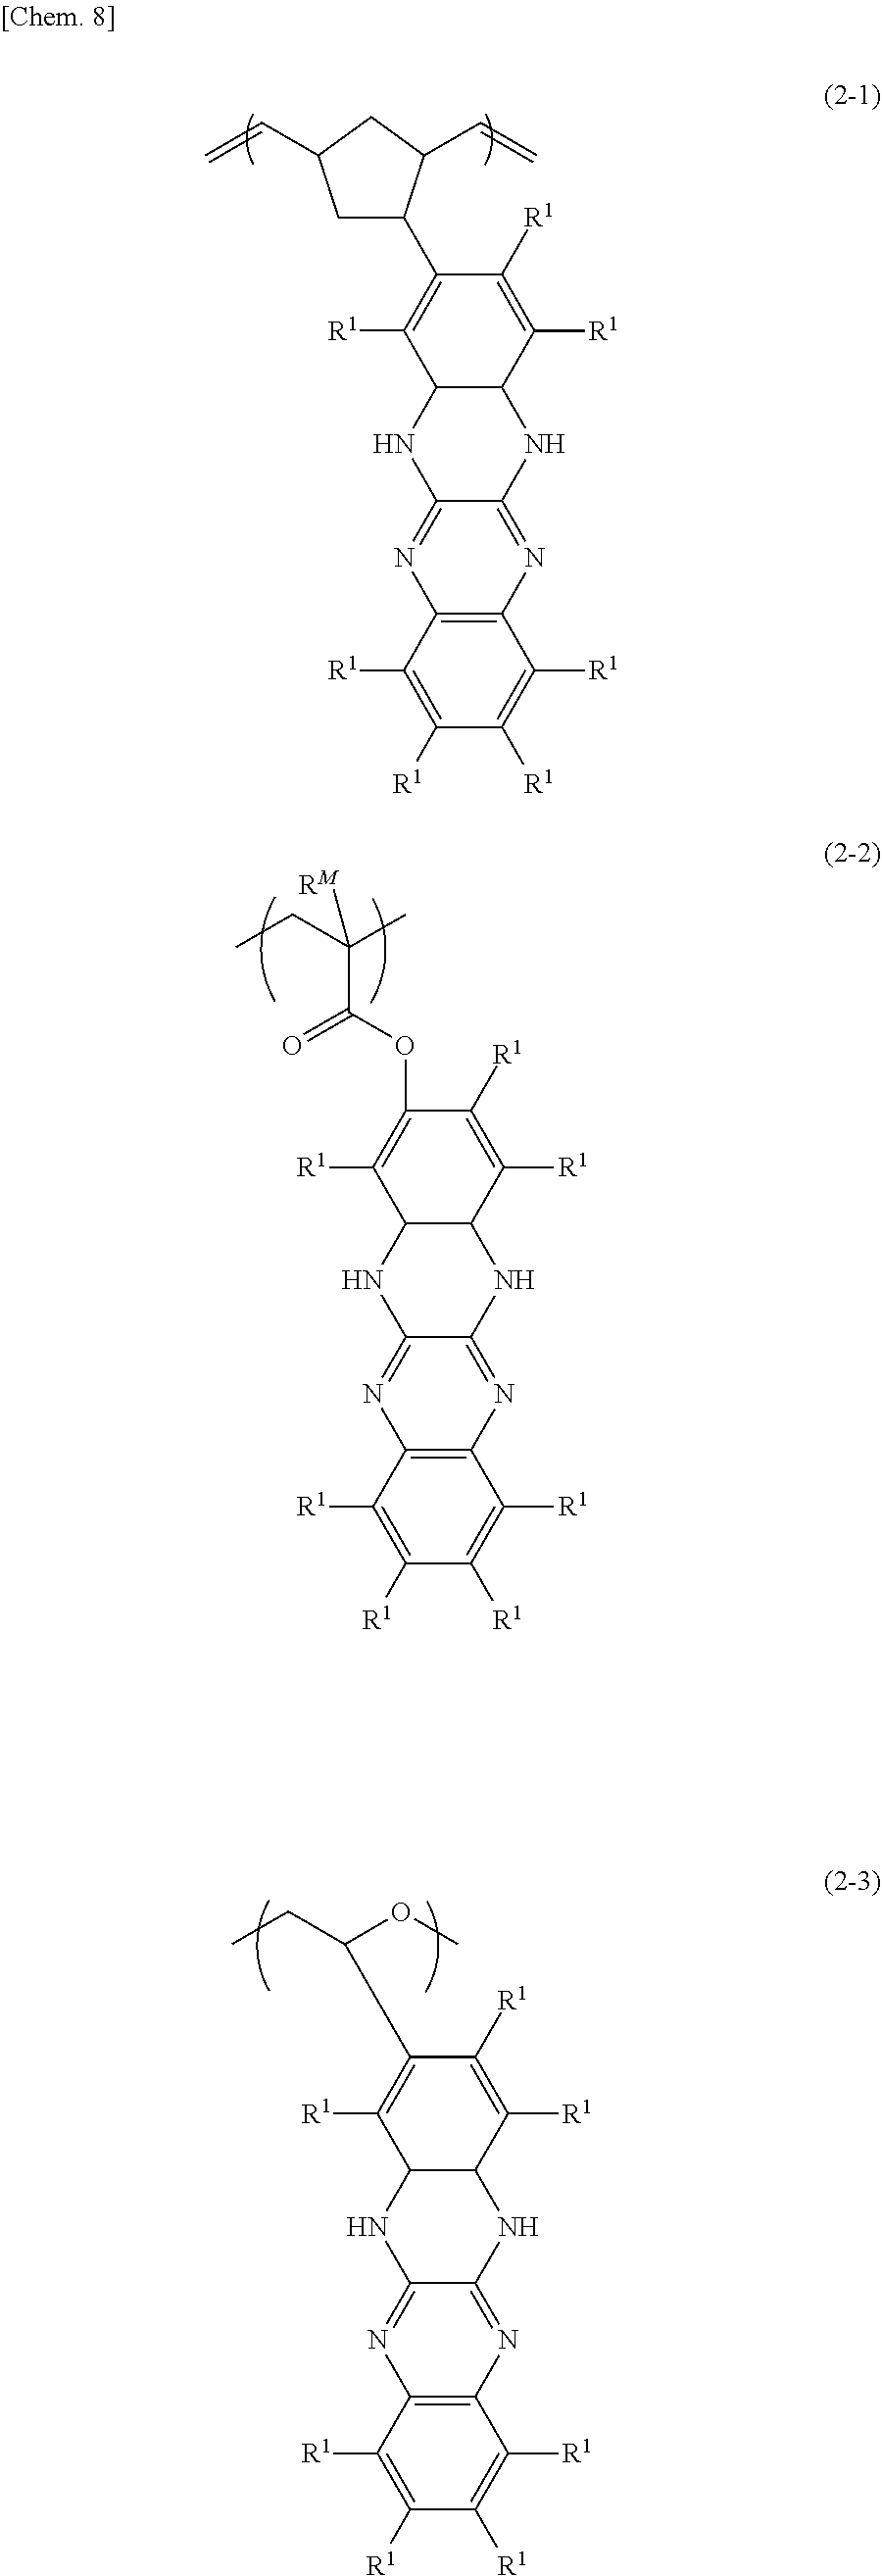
C1C(C=C)CC(C=C)C1C1=C([R1])C2NC3=NC4=C(N=C3NC2C([R1])=C1[R1])C([R1])=C([R1])C([R1])=C4[R1].CCC(C)(C(OC1=C([R1])C2NC3=NC4=C(N=C3NC2C([R1])=C1[R1])C([R1])=C([R1])C([R1])=C4[R1])=O)[RM].CCC(OC)C1=C([R1])C2NC3=NC4=C(N=C3NC2C([R1])=C1[R1])C([R1])=C([R1])C([R1])=C4[R1]
